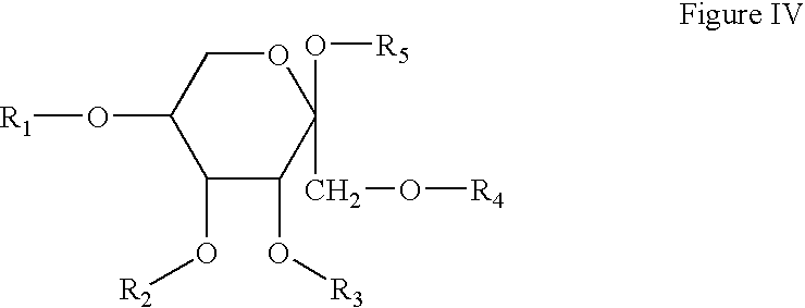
C1(O[R1])C(O[R2])C(O[R3])C(CO[R4])(O[R5])OC1
